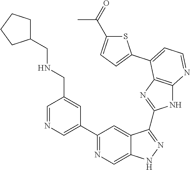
C1=NC=C(C2=NC=C3C(=C2)C(C2=NC4=C(N2)N=CC=C4C2=CC=C(C(=O)C)S2)=NN3)C=C1CNCC1CCCC1
